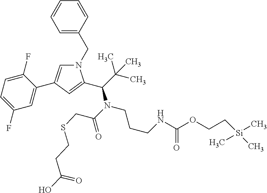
C1(F)=CC=C(F)C=C1C1=CN(CC2=CC=CC=C2)C(C(N(CCCNC(=O)OCC[Si](C)(C)C)C(=O)CSCCC(=O)O)C(C)(C)C)=C1
